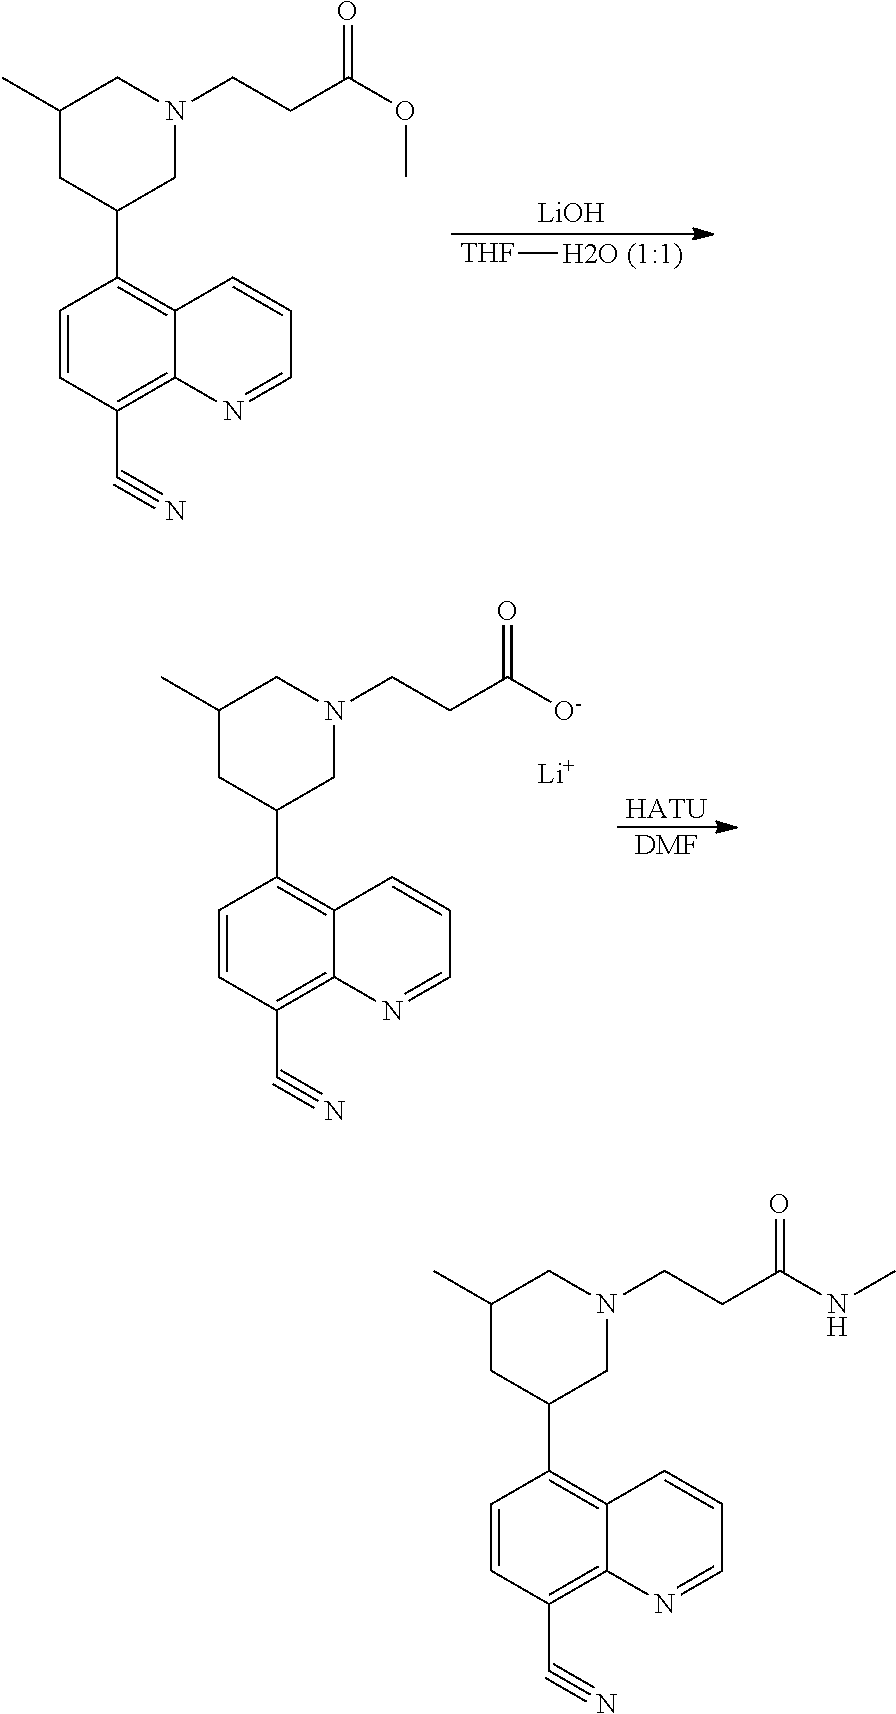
C1=CC(C2CN(CCC(NC)=O)CC(C)C2)=C2C(=C1C#N)N=CC=C2.C1=CC(C2CN(CCC(OC)=O)CC(C)C2)=C2C(=C1C#N)N=CC=C2.[LiOH].[THF][H2O (1:1)].C1=CC(C2CN(CCC([O-])=O)CC(C)C2)=C2C(=C1C#N)N=CC=C2.[Li].[HATU].[DMF]
